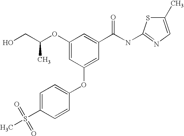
C1(OC(CO)C)=CC(OC2=CC=C(S(C)(=O)=O)C=C2)=CC(C(NC2=NC=C(C)S2)=O)=C1
